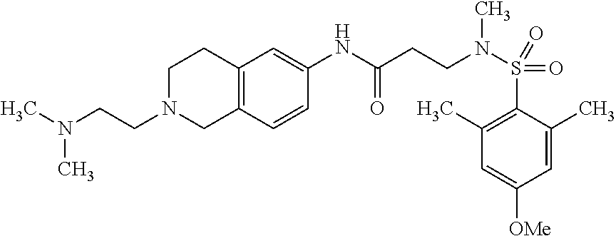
C12=C(C=C(NC(CCN(S(C3=C(C)C=C([OMe])C=C3C)(=O)=O)C)=O)C=C1)CCN(CCN(C)C)C2
